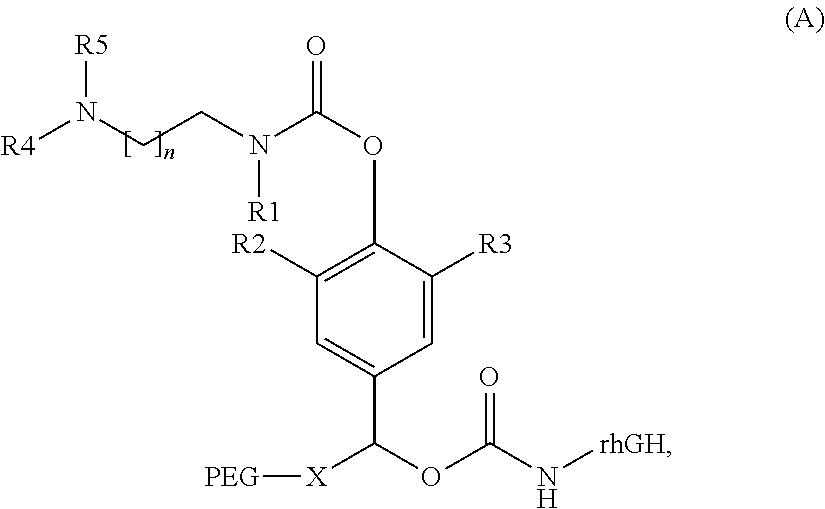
[R4]N(CCN(C(OC1=C([R2])C=C(C(OC(N[rhGH])=O)[X][PEG])C=C1[R3])=O)[R1])[R5]
